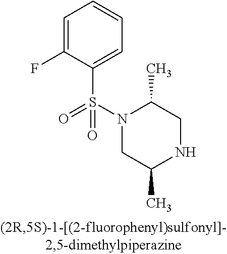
C1=C(S(N2CC(C)NCC2C)(=O)=O)C(F)=CC=C1
